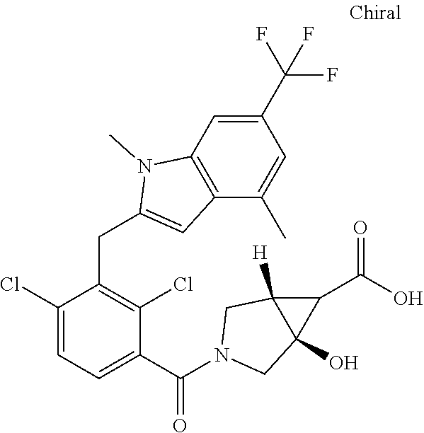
C1(Cl)=CC=C(C(=O)N2CC3(O)C([H])(C2)C3C(=O)O)C(Cl)=C1CC1=CC2=C(N1C)C=C(C(F)(F)F)C=C2C
